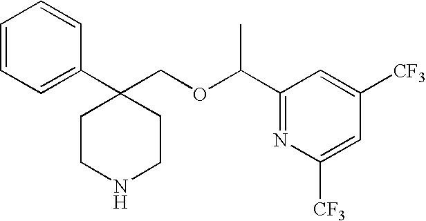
C1=CC=CC(C2(COC(C3=NC([CF3])=CC([CF3])=C3)C)CCNCC2)=C1
